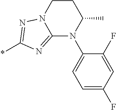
N1(C2=CC=C(F)C=C2F)C(C)CCN2C1=NC(*)=N2
